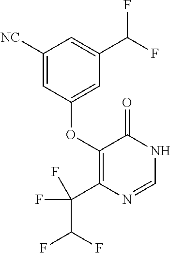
C1([NC])=CC(OC2=C(C(F)(C(F)F)F)N=CNC2=O)=CC(C(F)F)=C1
